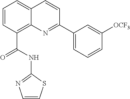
C1=CC(C(NC2=NC=CS2)=O)=C2C(=C1)C=CC(C1=CC=CC([OCF3])=C1)=N2
